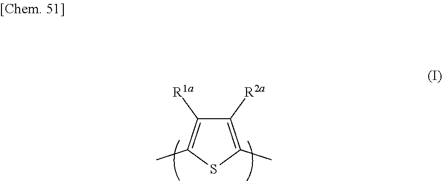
C1([R2a])=C(C)SC(C)=C1[R1a]
